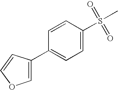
C1=CC(C2=COC=C2)=CC=C1S(C)(=O)=O
